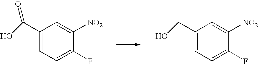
C1(C(O)=O)=CC=C(F)C([NO2])=C1.C1(CO)=CC=C(F)C([NO2])=C1
